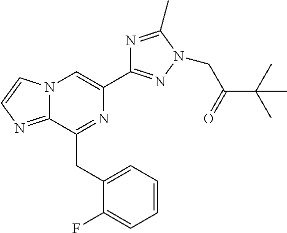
N12C(=NC=C1)C(CC1=CC=CC=C1F)=NC(C1=NN(CC(C(C)(C)C)=O)C(C)=N1)=C2
